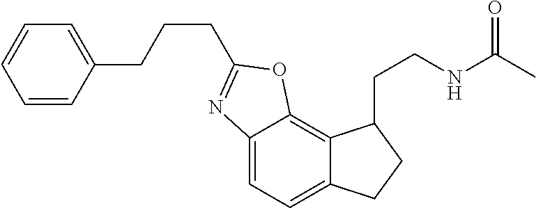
C12=CC=C3C(=C1OC(CCCC1=CC=CC=C1)=N2)C(CCNC(C)=O)CC3
